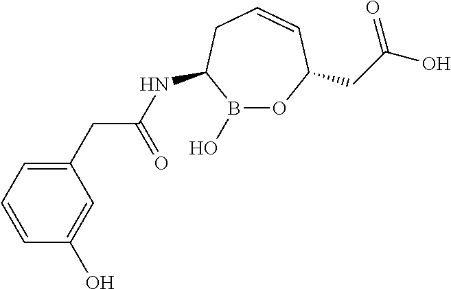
B1(O)OC(CC(O)=O)C=CCC1NC(CC1=CC=CC(O)=C1)=O
